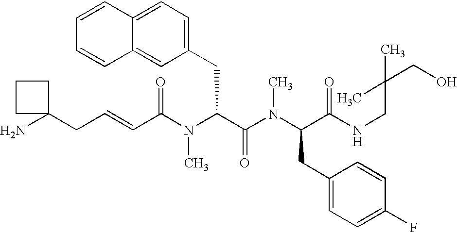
C(C(N(C(C(N(C(C(NCC(CO)(C)C)=O)CC1=CC=C(F)C=C1)C)=O)CC1=CC=C2C(=C1)C=CC=C2)C)=O)=CCC1(N)CCC1
